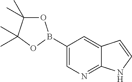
C1(B2OC(C)(C)C(C)(C)O2)=CN=C2C(=C1)C=CN2
